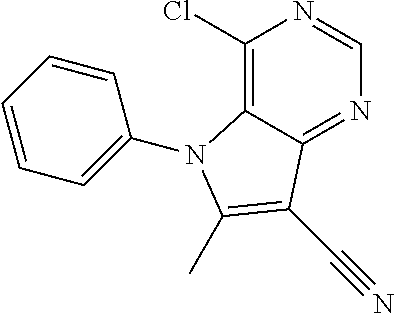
C1(Cl)=C2C(=NC=N1)C(C#N)=C(C)N2C1=CC=CC=C1
